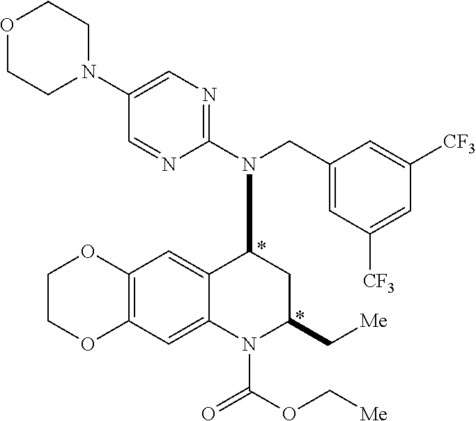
C12=C(C=C3C(=C1)C(N(C1=NC=C(N4CCOCC4)C=N1)CC1=CC([CF3])=CC([CF3])=C1)CC(C[Me])N3C(OC[Me])=O)OCCO2
